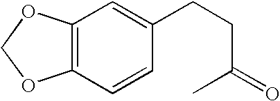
C12=C(C=CC(CCC(C)=O)=C1)OCO2
